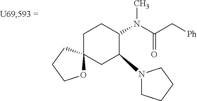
C1C2(CC(N3CCCC3)C(N(C(C[Ph])=O)C)C1)OCCC2
